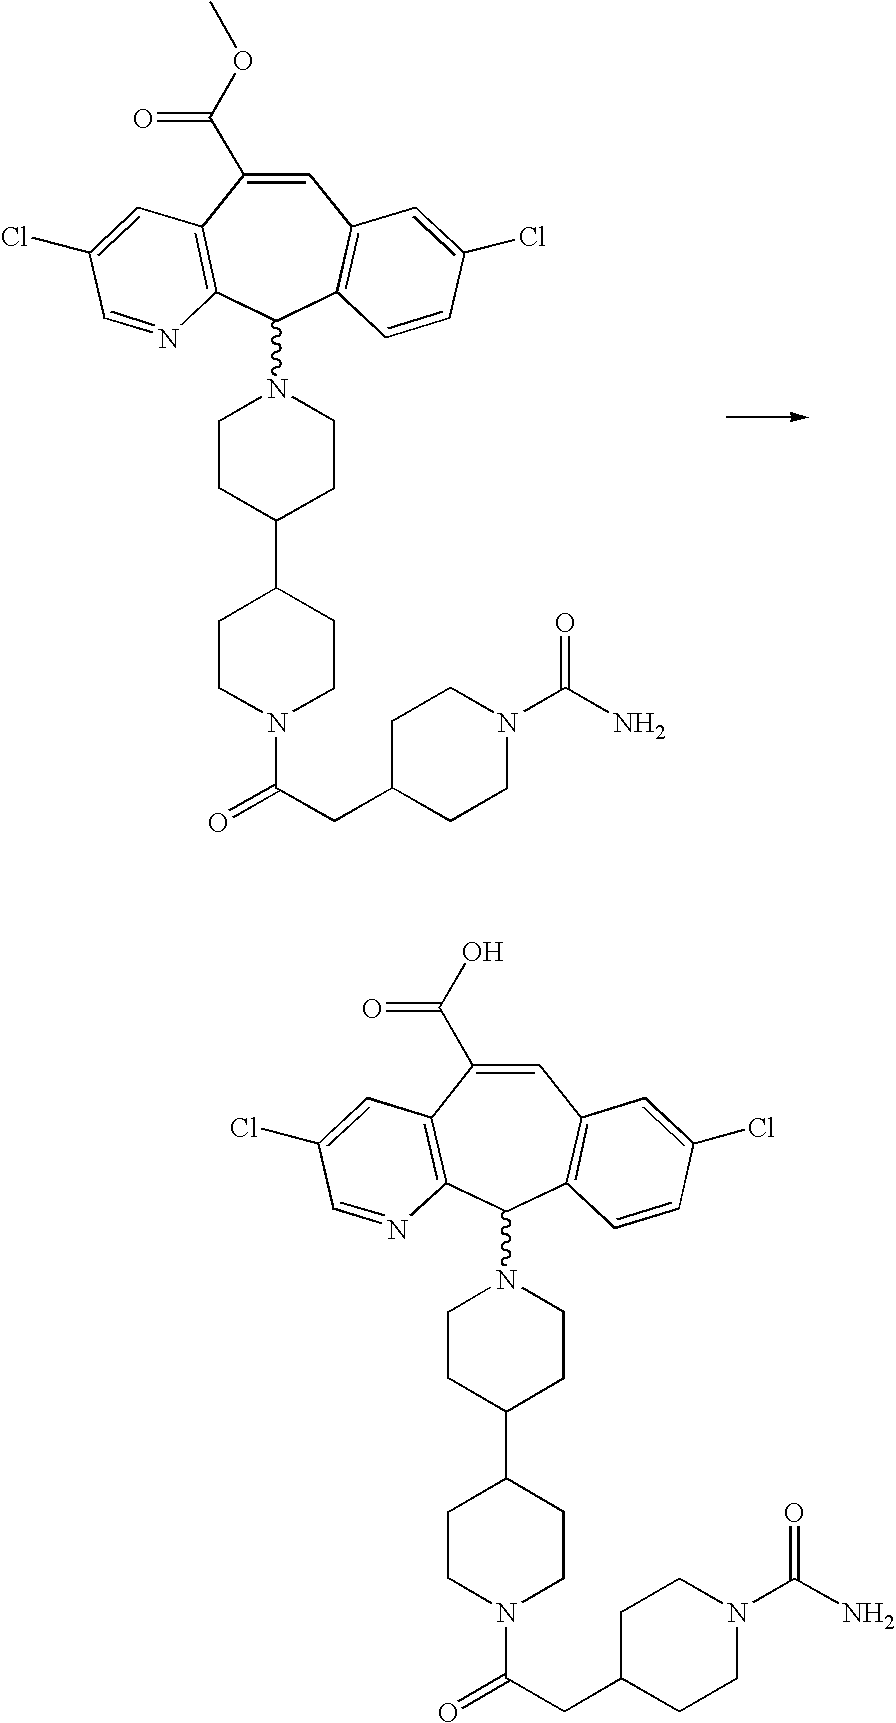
C1CC(C2CCN(C(=O)CC3CCN(C(N)=O)CC3)CC2)CCN1C1C2=C(C(C(OC)=O)=CC3=C1C=CC(Cl)=C3)C=C(Cl)C=N2.C1CC(C2CCN(C(=O)CC3CCN(C(N)=O)CC3)CC2)CCN1C1C2=C(C(C(O)=O)=CC3=C1C=CC(Cl)=C3)C=C(Cl)C=N2
